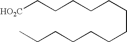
[HO2C]CCCCCCCCCCCCC
